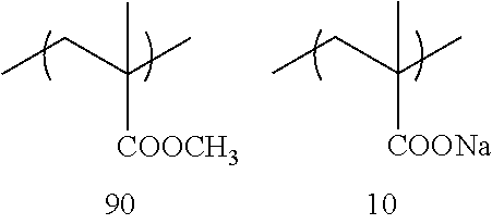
CCC(C)([COOCH3])C.CCC(C)([COONa])C
